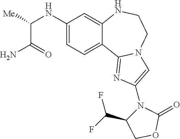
NC(C([Me])NC1=CC=C2C(=C1)NCCN1C2=NC(N2C(C(F)F)COC2=O)=C1)=O
